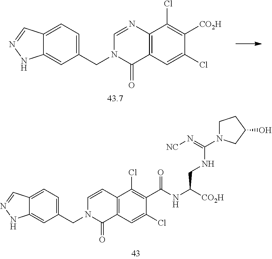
N1(CC2=CC=C3C(=C2)NN=C3)C(=O)C2=C(C(Cl)=C(C(NC([CO2H])CNC(N3CCC(O)C3)=N[NC])=O)C(Cl)=C2)C=C1.N1(CC2=CC=C3C(=C2)NN=C3)C(=O)C2=C(C(Cl)=C([CO2H])C(Cl)=C2)N=C1
